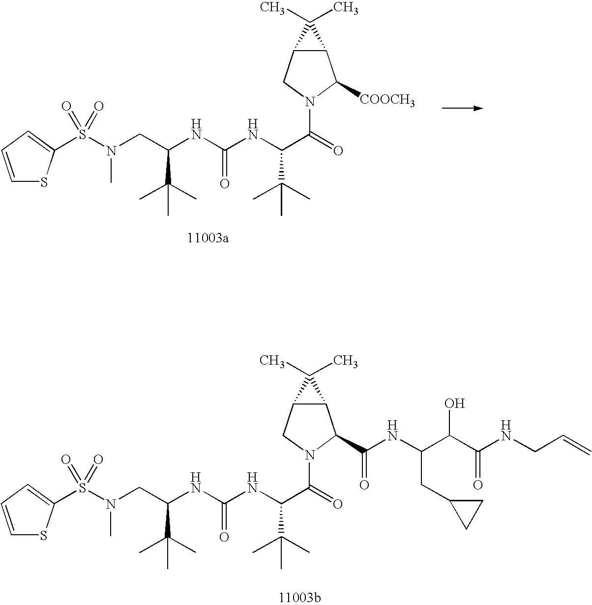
C1=CC=C(S(N(C)CC(NC(NC(C(=O)N2CC3C(C2[COOCH3])C3(C)C)C(C)(C)C)=O)C(C)(C)C)(=O)=O)S1.C1=CC=C(S(N(C)CC(NC(NC(C(=O)N2CC3C(C2C(NC(C(C(NCC=C)=O)O)CC2CC2)=O)C3(C)C)C(C)(C)C)=O)C(C)(C)C)(=O)=O)S1
